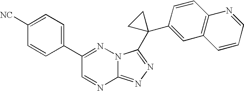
C12=NN=C(C3(C4=CC5=C(C=C4)N=CC=C5)CC3)N1N=C(C1=CC=C([NC])C=C1)C=N2
